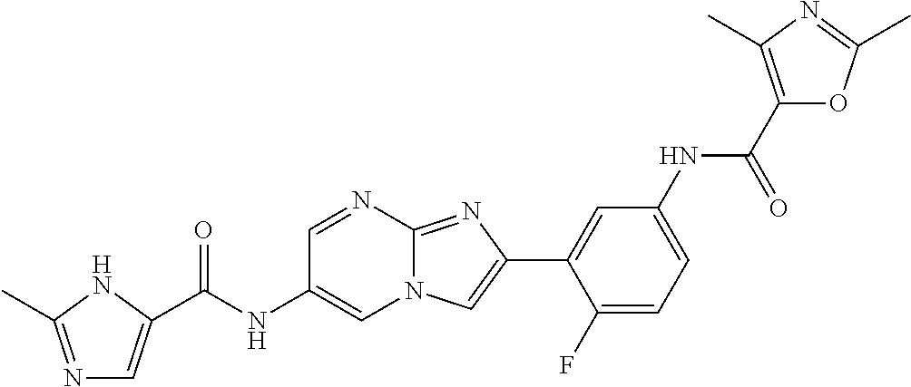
C1=NC2=NC(C3=CC(NC(C4=C(C)N=C(C)O4)=O)=CC=C3F)=CN2C=C1NC(=O)C1=CN=C(C)N1
